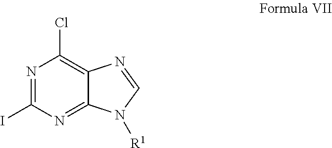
N1=C(I)N=C2C(=C1Cl)N=CN2[R1]
